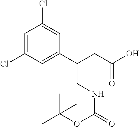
C1=C(Cl)C=C(C(CNC(OC(C)(C)C)=O)CC(=O)O)C=C1Cl
